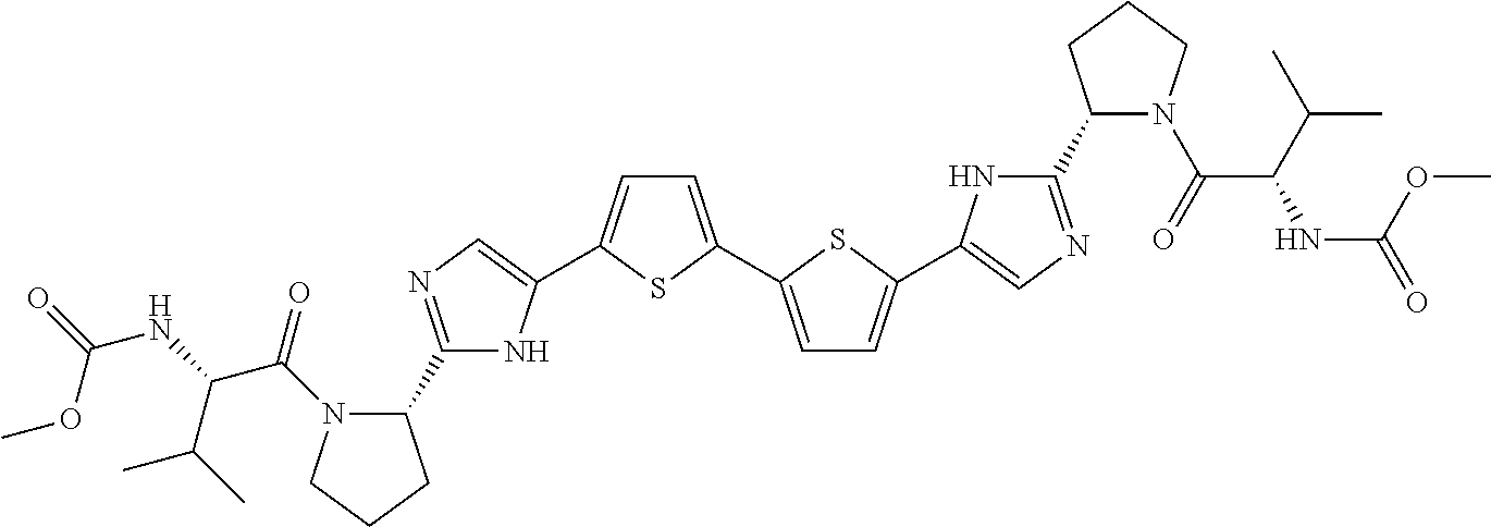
C1(C2=NC=C(C3=CC=C(C4=CC=C(C5=CN=C(C6N(C(=O)C(C(C)C)NC(=O)OC)CCC6)N5)S4)S3)N2)N(C(C(NC(=O)OC)C(C)C)=O)CCC1
